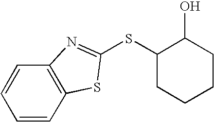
C1=CC2=C(C=C1)N=C(SC1C(O)CCCC1)S2
